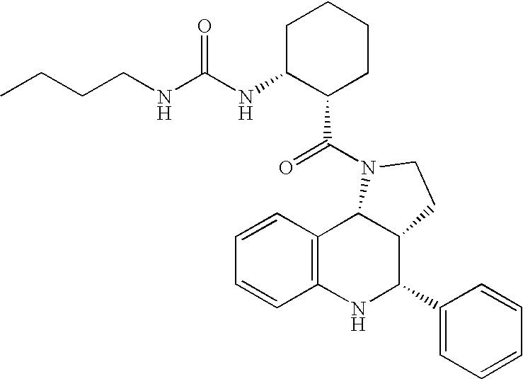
C12=C(NC(C3=CC=CC=C3)C3C1N(C(=O)C1CCCCC1NC(NCCCC)=O)CC3)C=CC=C2
